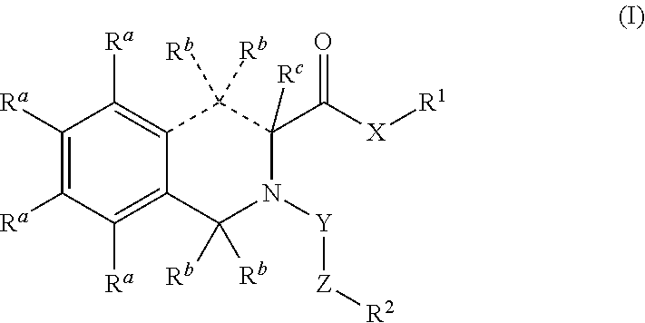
[Y](N1C(C(=O)[X][R1])([Rc])C([Rb])([Rb])C2=C([Ra])C([Ra])=C([Ra])C([Ra])=C2C1([Rb])[Rb])[Z][R2]
